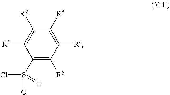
C1(S(=O)(=O)Cl)=C([R5])C([R4])=C([R3])C([R2])=C1[R1]
